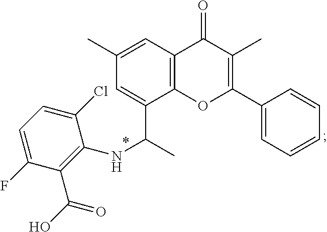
C1=C(C(C)NC2=C(C(O)=O)C(F)=CC=C2Cl)C2=C(C=C1C)C(=O)C(C)=C(C1=CC=CC=C1)O2
